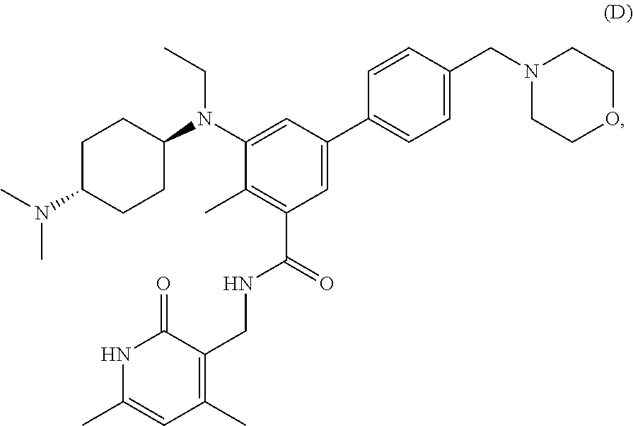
CCN(C1CCC(N(C)C)CC1)C1=CC(C2=CC=C(CN3CCOCC3)C=C2)=CC(C(NCC2=C(C)C=C(C)NC2=O)=O)=C1C
